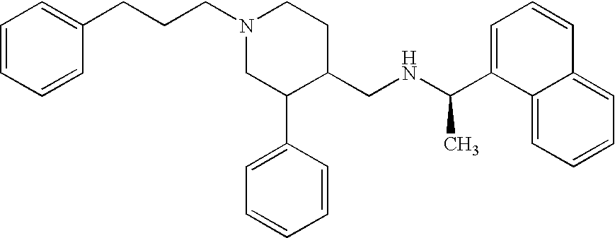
N1(CCCC2=CC=CC=C2)CC(C2=CC=CC=C2)C(CNC(C2=CC=CC3=CC=CC=C23)C)CC1
